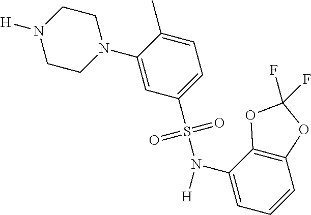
N1(C2=CC(S(=O)(=O)N([H])C3=CC=CC4=C3OC(F)(F)O4)=CC=C2C)CCN([H])CC1
